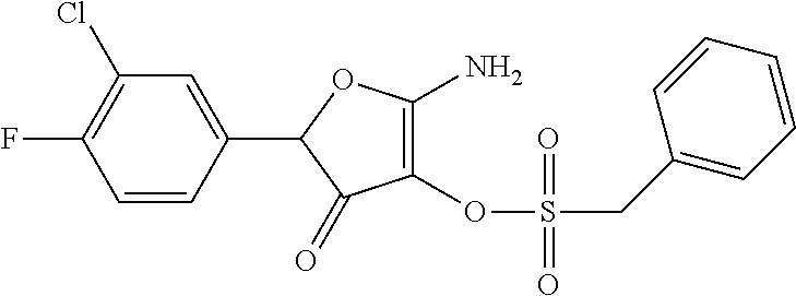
C1(OS(=O)(CC2=CC=CC=C2)=O)=C(N)OC(C2=CC(Cl)=C(F)C=C2)C1=O
